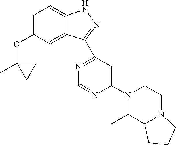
C1=C(OC2(C)CC2)C=C2C(=C1)NN=C2C1=NC=NC(N2C(C)C3N(CC2)CCC3)=C1
